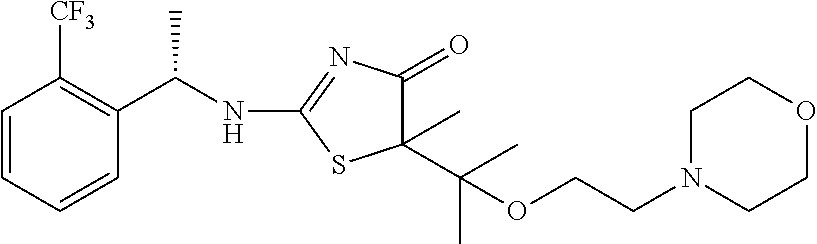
N(C(C)C1=C([CF3])C=CC=C1)C1=NC(=O)C(C(C)(C)OCCN2CCOCC2)(C)S1
